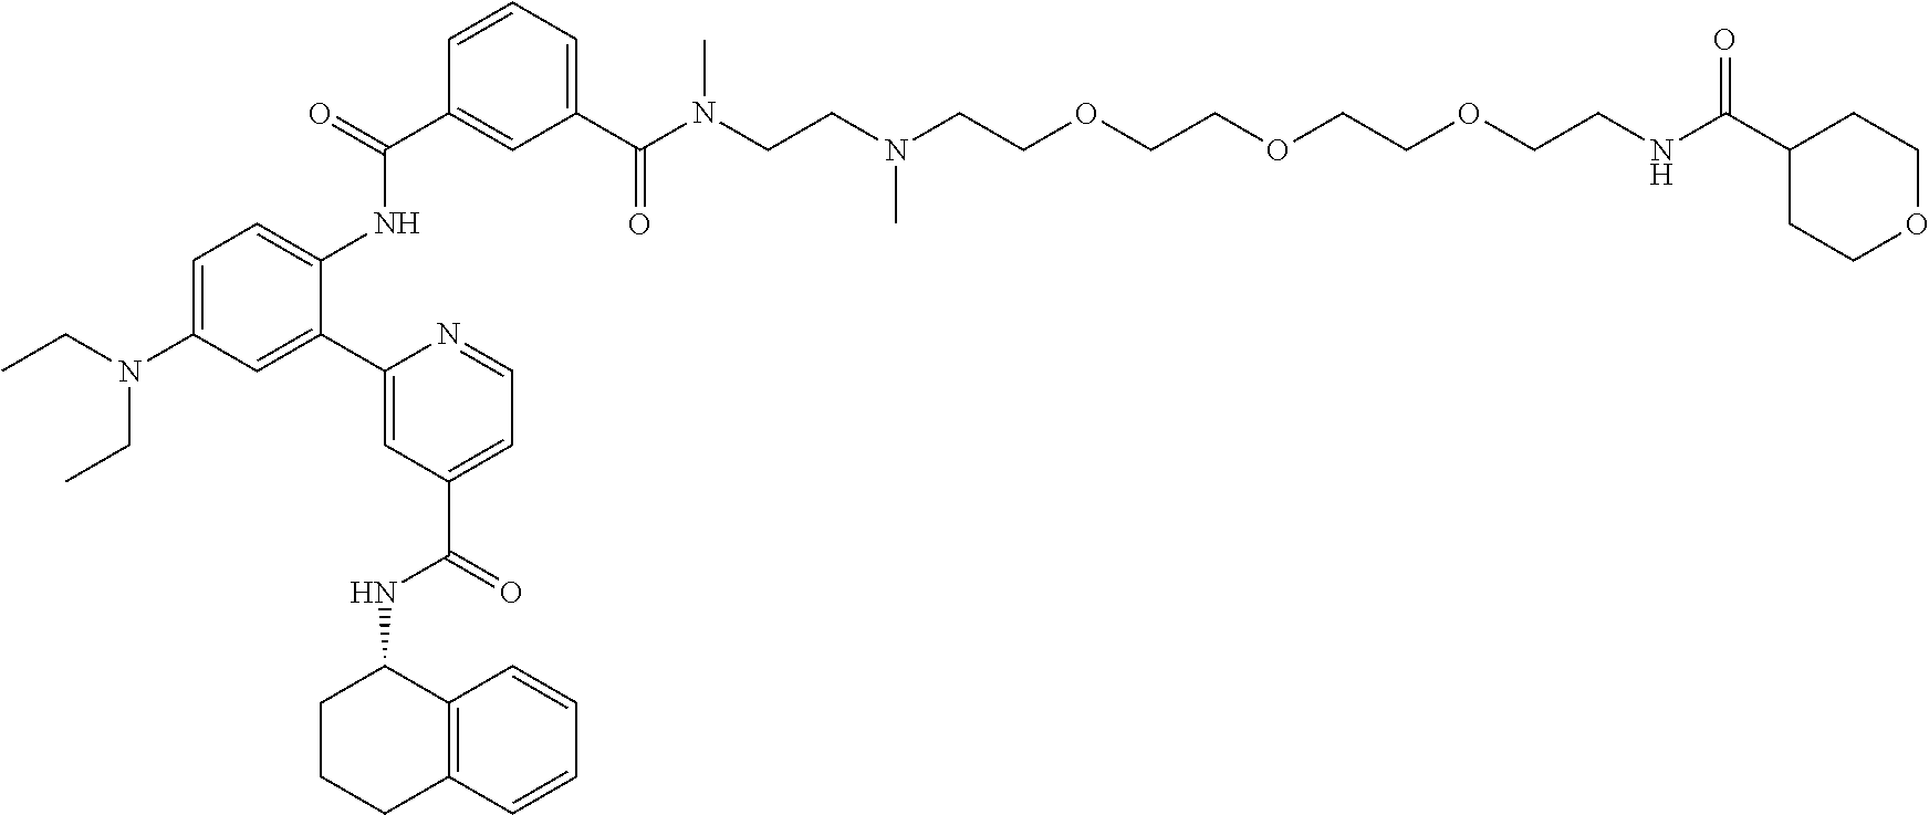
C1=CC=C(C(N(CCN(CCOCCOCCOCCNC(C2CCOCC2)=O)C)C)=O)C=C1C(NC1=CC=C(N(CC)CC)C=C1C1=CC(C(NC2CCCC3=C2C=CC=C3)=O)=CC=N1)=O
